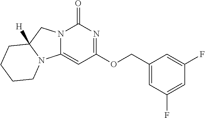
C1(COC2=NC(=O)N3C(=C2)N2C([H])(C3)CCCC2)=CC(F)=CC(F)=C1
